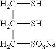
C(C(C[SO3Na])S)S
